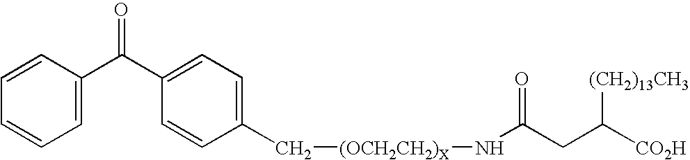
C1=C(C(C2=CC=C(C[(OCH2CH2)X]NC(CC([CO2H])[(CH2)13CH3])=O)C=C2)=O)C=CC=C1
